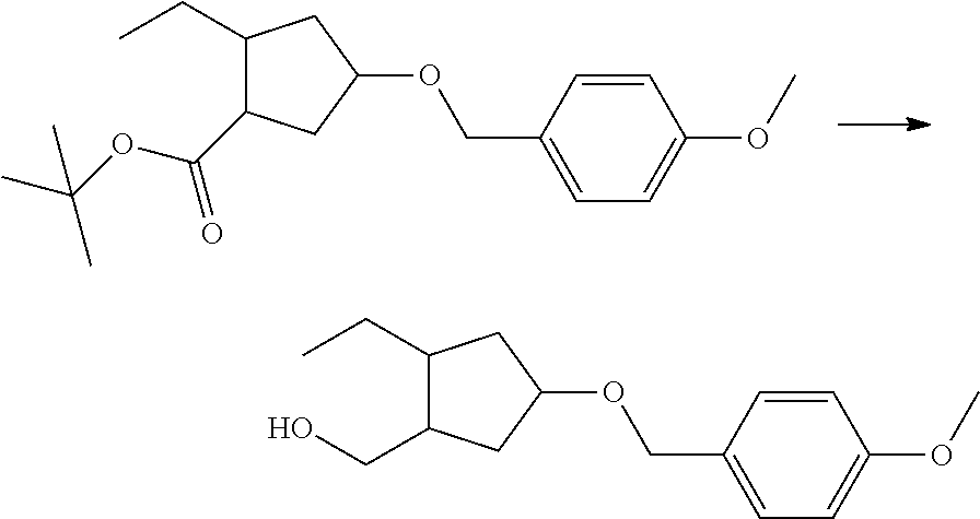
C(C1C(CC)CC(OCC2=CC=C(OC)C=C2)C1)(OC(C)(C)C)=O.C(C1C(CC)CC(OCC2=CC=C(OC)C=C2)C1)O
